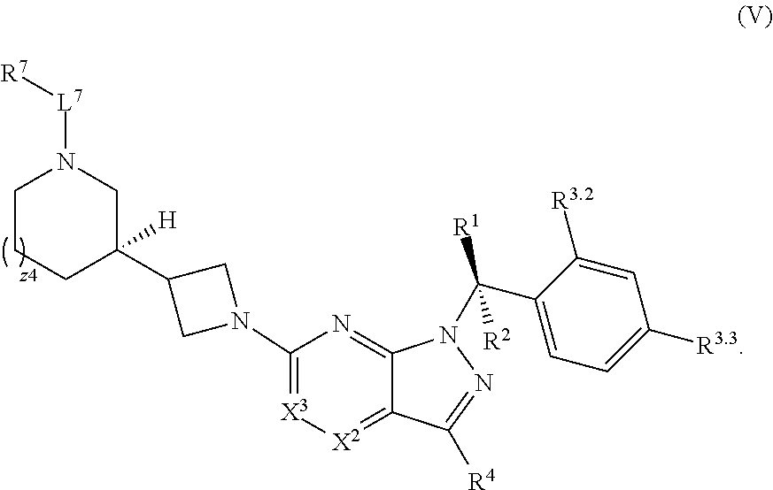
C1(N2CC(C3([H])CCCN([L7][R7])C3)C2)=[X3][X2]=C2C(=N1)N(C(C1=CC=C([R3.3])C=C1[R3.2])([R1])[R2])N=C2[R4]
